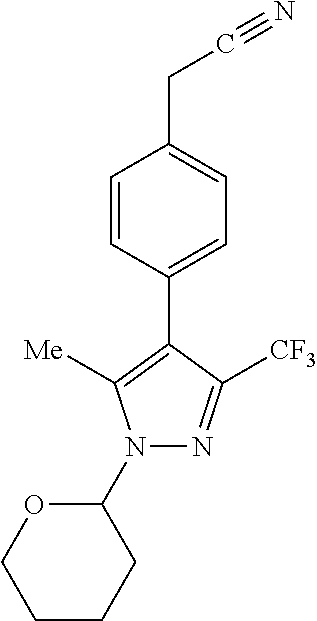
N#CCC1=CC=C(C2=C([Me])N(C3OCCCC3)N=C2[CF3])C=C1
